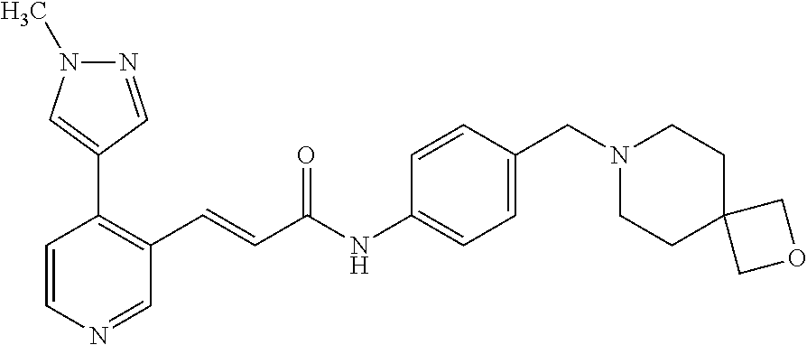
C1=CN=CC(C=CC(=O)NC2=CC=C(CN3CCC4(CC3)COC4)C=C2)=C1C1=CN(C)N=C1
